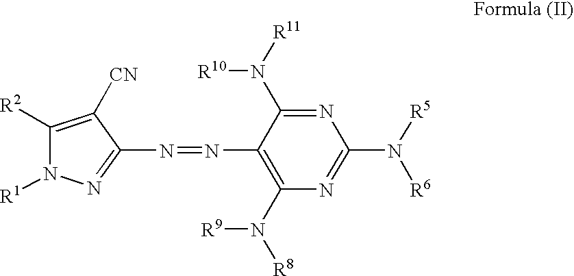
C1([R2])=C([CN])C(N=NC2=C(N([R8])[R9])N=C(N([R5])[R6])N=C2N([R10])[R11])=NN1[R1]
